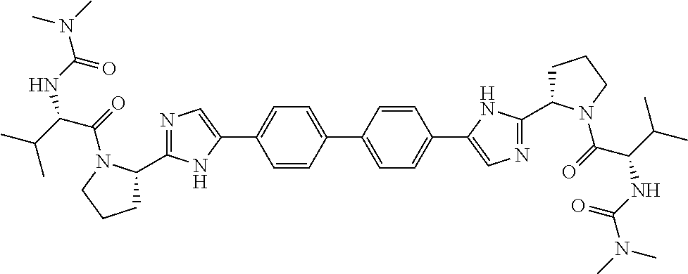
C1(C2=CC=C(C3=CC=C(C4=CN=C(C5CCCN5C(=O)C(C(C)C)NC(N(C)C)=O)N4)C=C3)C=C2)=CN=C(C2CCCN2C(=O)C(C(C)C)NC(N(C)C)=O)N1
